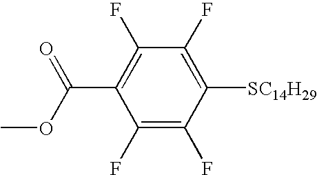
C1(F)=C(F)C([SC14H29])=C(F)C(F)=C1C(OC)=O
